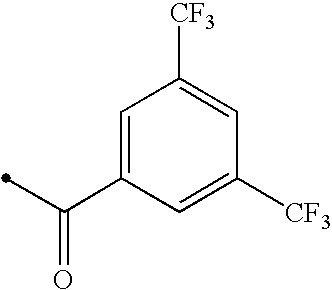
C1=C(C(=O)C)C=C([CF3])C=C1[CF3]
